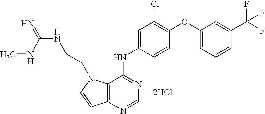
C12=C(N=CN=C1NC1=CC(Cl)=C(OC3=CC=CC(C(F)(F)F)=C3)C=C1)C=CN2CCNC(=N)NC.[2HCl]
